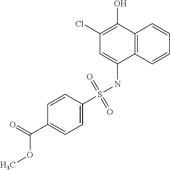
C12=C(C=CC=C1)C(NS(C1=CC=C(C(=O)OC)C=C1)(=O)=O)=CC(Cl)=C2O
